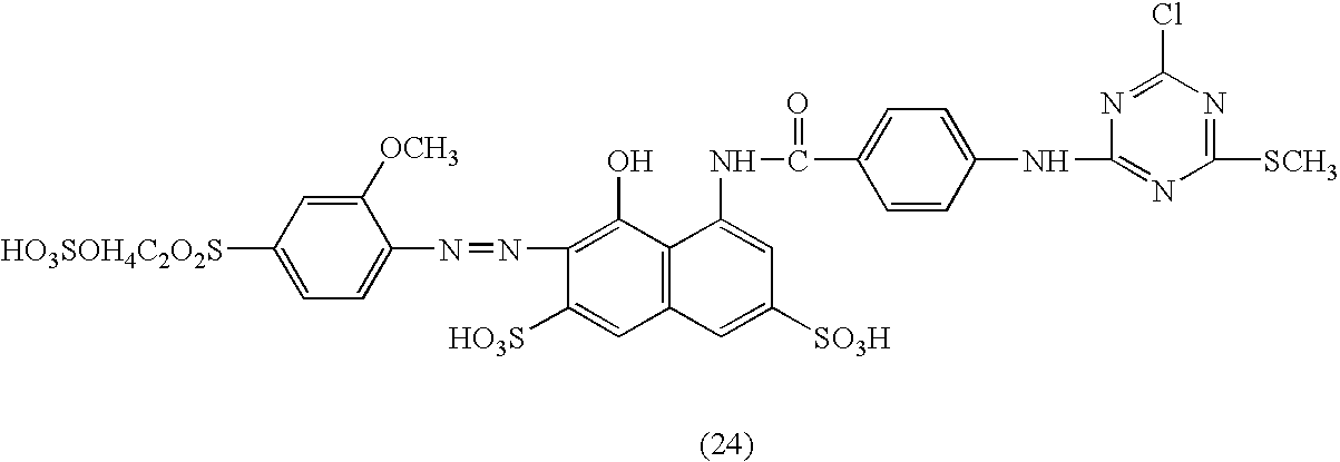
C1([OCH3])=CC([HO3SOH4C2O2S])=CC=C1N=NC1=C(O)C2=C(C=C1[HO3S])C=C([SO3H])C=C2NC(C1=CC=C(NC2=NC([SCH3])=NC(Cl)=N2)C=C1)=O
